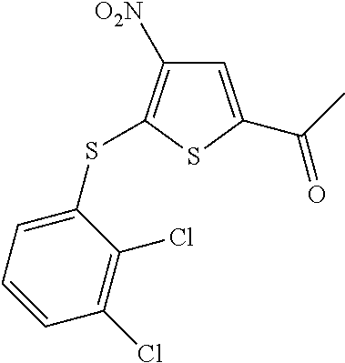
C1([O2N])=C(SC2=CC=CC(Cl)=C2Cl)SC(C(=O)C)=C1
